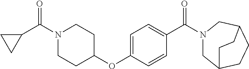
C1=C(OC2CCN(C(C3CC3)=O)CC2)C=CC(C(N2CC3CCC(C2)CC3)=O)=C1
